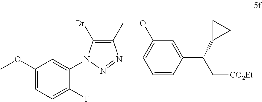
C1(OC)=CC=C(F)C(N2C(Br)=C(COC3=CC=CC(C(C[CO2Et])C4CC4)=C3)N=N2)=C1
